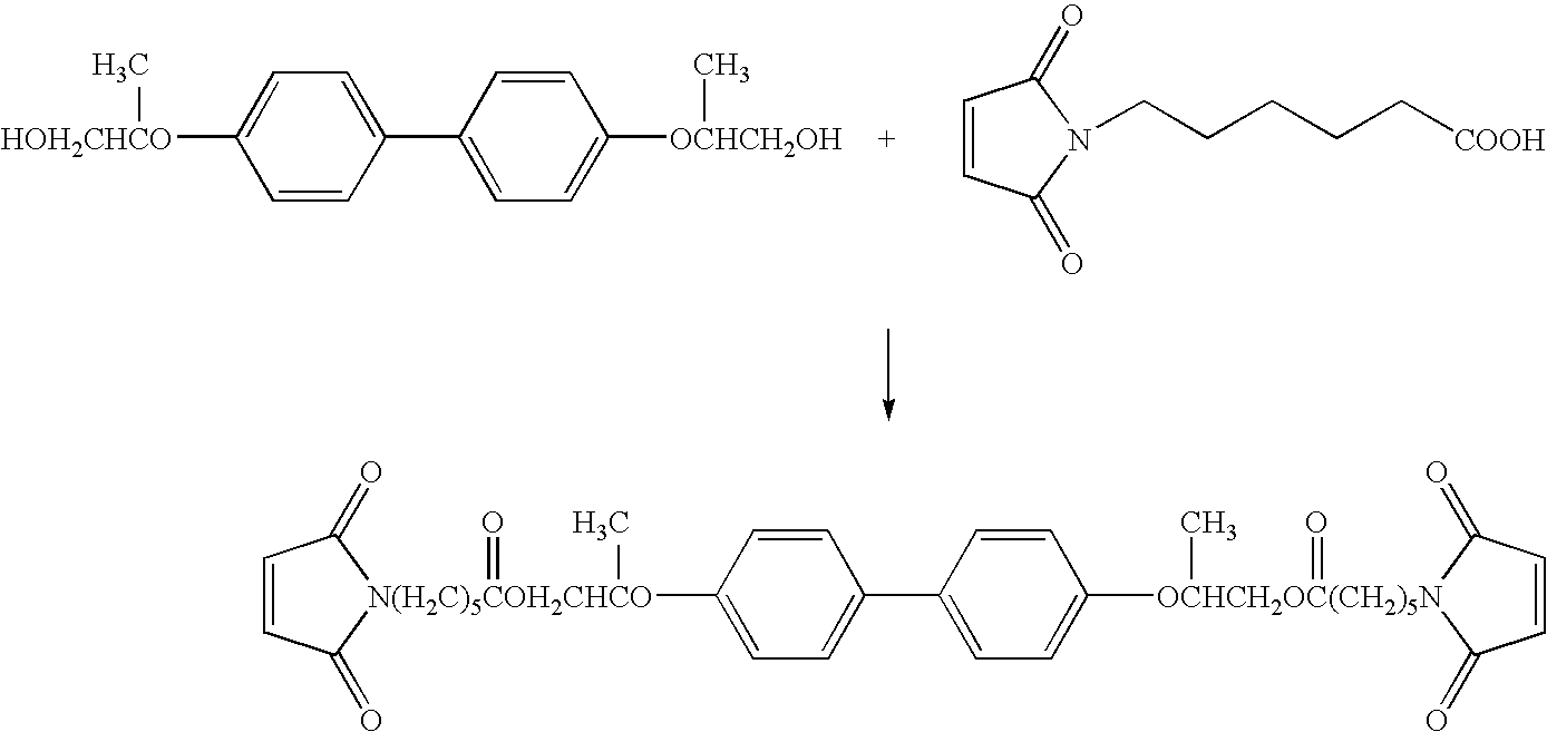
C1=CC(C2=CC=C([OCHCH2OH]C)C=C2)=CC=C1[HOH2CHCO]C.C1=CC(=O)N(CCCCC[COOH])C1=O.C1=C([N(H2C)5COH2CHCO]2(=O)(C)C(=O)C=CC2=O)C=CC(C2=CC=C([OCHCH2OC(CH2)5N]3(C)(=O)C(=O)C=CC3=O)C=C2)=C1
